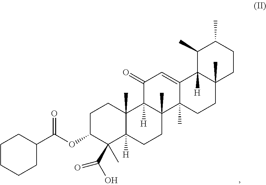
C1C(OC(C2CCCCC2)=O)C(C)(C(O)=O)C2([H])C(C)(C1)C1([H])C(C)(CC2)C2(C)C(=CC1=O)C1([H])C(C)(CC2)CCC(C)C1C
